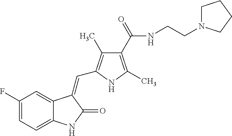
C1(F)=CC=C2C(=C1)C(=CC1=C(C)C(C(=O)NCCN3CCCC3)=C(C)N1)C(=O)N2
